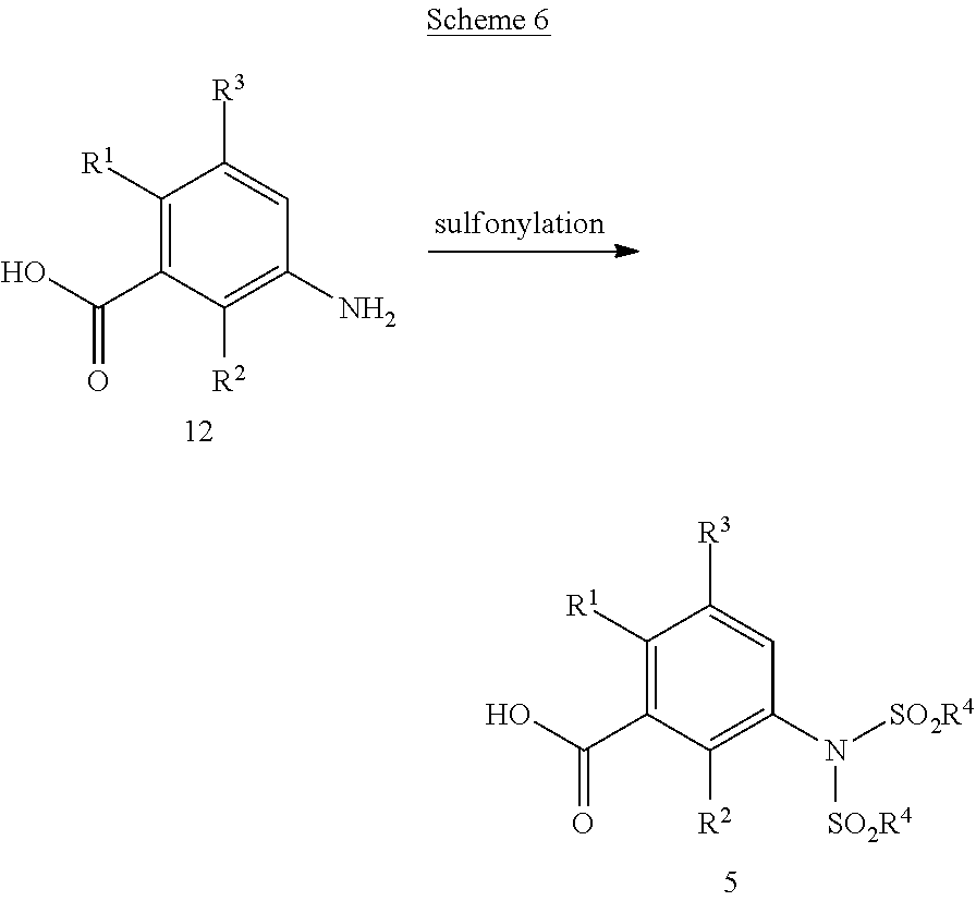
C1([R1])=C(C(O)=O)C([R2])=C(N)C=C1[R3].C1([R1])=C(C(O)=O)C([R2])=C(N([SO2R4])[SO2R4])C=C1[R3]
